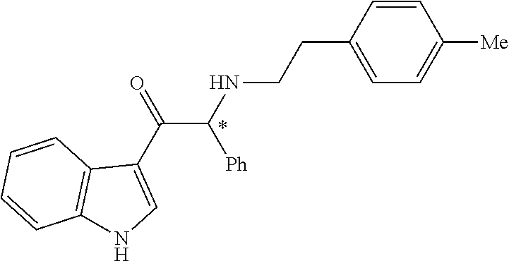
C1=CC(CCNC(C(C2=CNC3=C2C=CC=C3)=O)[Ph])=CC=C1[Me]
